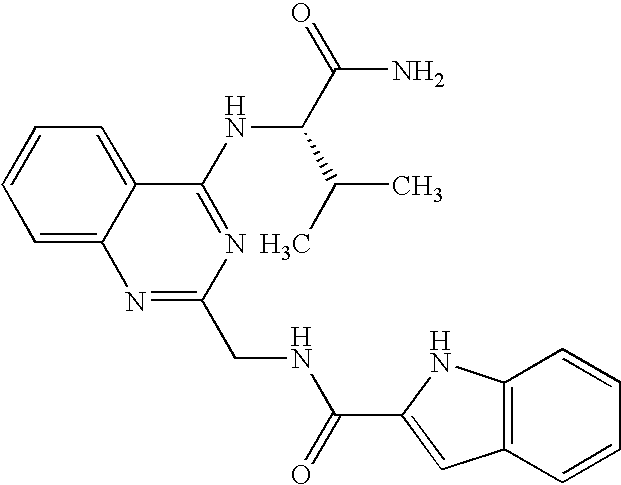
C1=CC=C2C(=C1)N=C(CNC(C1=CC3=C(N1)C=CC=C3)=O)N=C2NC(C(N)=O)C(C)C
